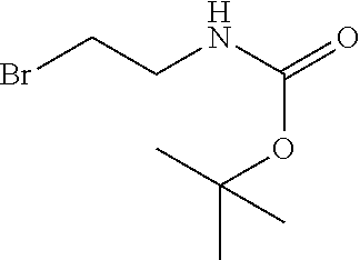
BrCCNC(=O)OC(C)(C)C
